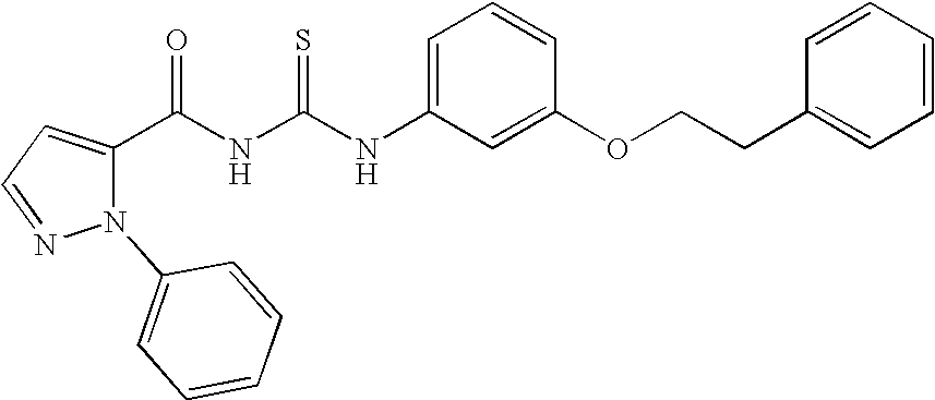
C(NC(NC1=CC=CC(OCCC2=CC=CC=C2)=C1)=S)(=O)C1=CC=NN1C1=CC=CC=C1
